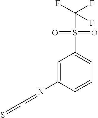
C1=C(N=CC=S)C=CC=C1S(C(F)(F)F)(=O)=O
